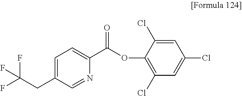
FC(CC1=CC=C(C(OC2=C(Cl)C=C(Cl)C=C2Cl)=O)N=C1)(F)F
